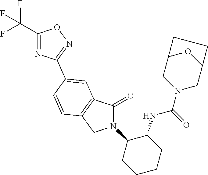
C1(=O)N(C2CCCCC2NC(=O)N2CC3OC(C2)CC3)CC2=C1C=C(C1=NOC(C(F)(F)F)=N1)C=C2
